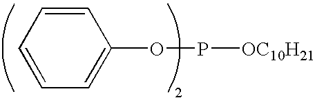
C1=C(OP[OC10H21])C=CC=C1
